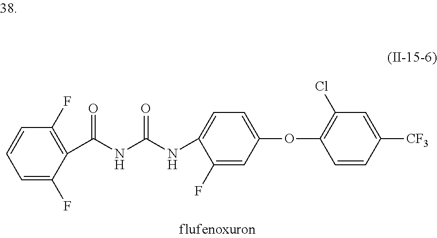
C1(C(NC(NC2=CC=C(OC3=C(Cl)C=C([CF3])C=C3)C=C2F)=O)=O)=C(F)C=CC=C1F
